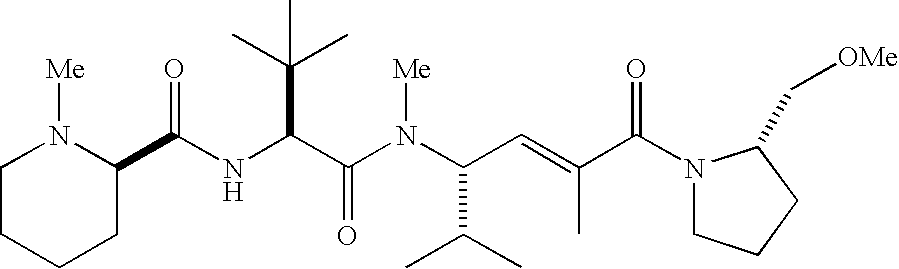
N(C(C(N(C(C(C)C)C=C(C(N1CCCC1C[OMe])=O)C)[Me])=O)C(C)(C)C)C(=O)C1N([Me])CCCC1
